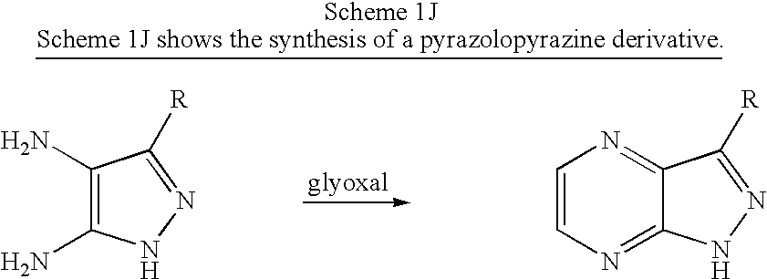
C1(N)=C(N)C([R])=NN1.C12=NC=CN=C1C([R])=NN2
